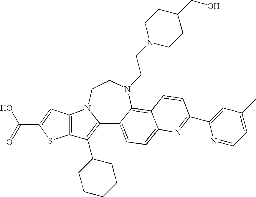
C12=C(C3CCCCC3)C3=C(N1CCN(CCN1CCC(CO)CC1)C1=C4C(=CC=C21)N=C(C1=CC(C)=CC=N1)C=C4)C=C(C(O)=O)S3
